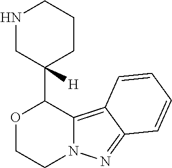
O1CCN2C(=C3C(=N2)C=CC=C3)C1C1([H])CCCNC1
